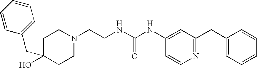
C1=CC(CC2(O)CCN(CCNC(NC3=CC(CC4=CC=CC=C4)=NC=C3)=O)CC2)=CC=C1
